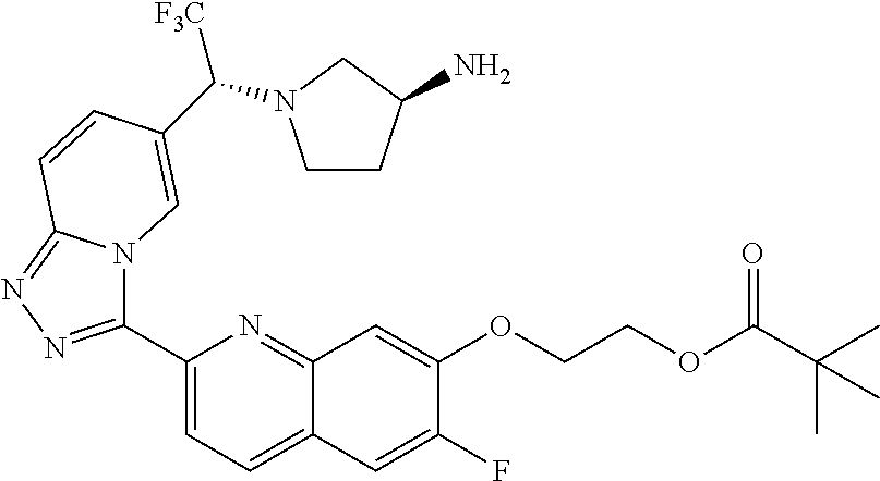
C1(C2=NN=C3N2C=C(C([F3C])N2CCC(N)C2)C=C3)=CC=C2C(=N1)C=C(OCCOC(C(C)(C)C)=O)C(F)=C2
